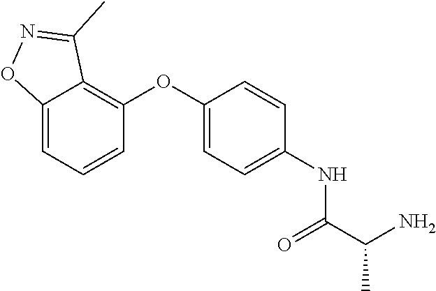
C12=CC=CC(OC3=CC=C(NC(C(C)N)=O)C=C3)=C1C(C)=NO2
